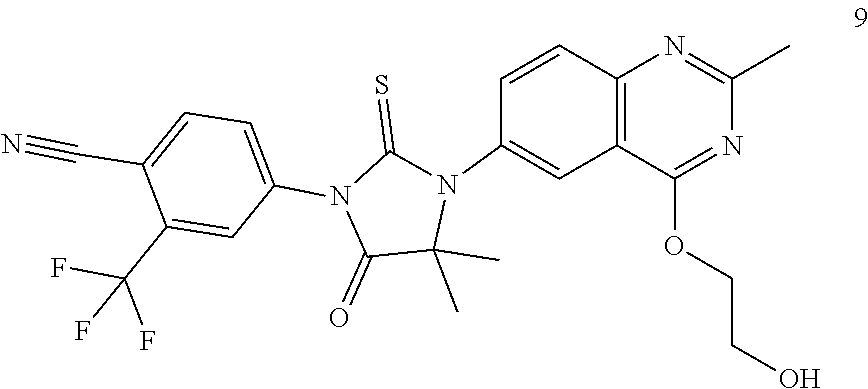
C1=CC2=C(C=C1N1C(=S)N(C3=CC=C(C#N)C(C(F)(F)F)=C3)C(=O)C1(C)C)C(OCCO)=NC(C)=N2
